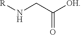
[R]NCC([OH])=O
